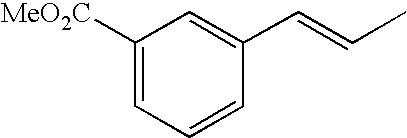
C1([MeO2C])=CC=CC(C=CC)=C1
